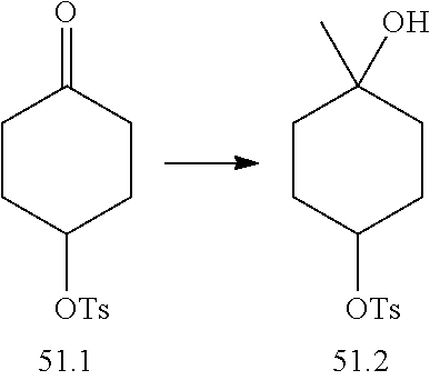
O=C1CCC([OTs])CC1.CC1(O)CCC([OTs])CC1
